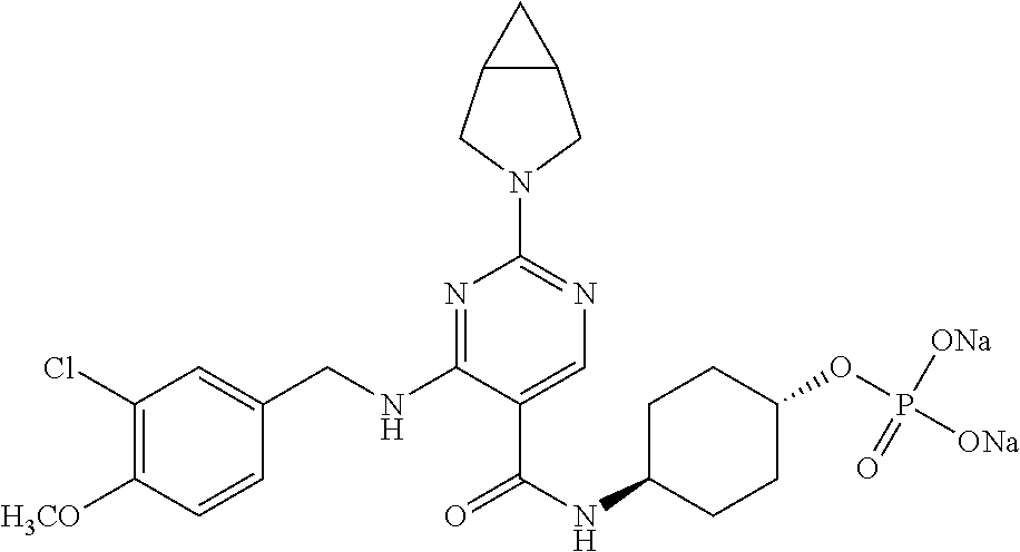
C1(Cl)=C([H3CO])C=CC(CNC2=NC(N3CC4C(C3)C4)=NC=C2C(NC2CCC(OP([ONa])([ONa])=O)CC2)=O)=C1
